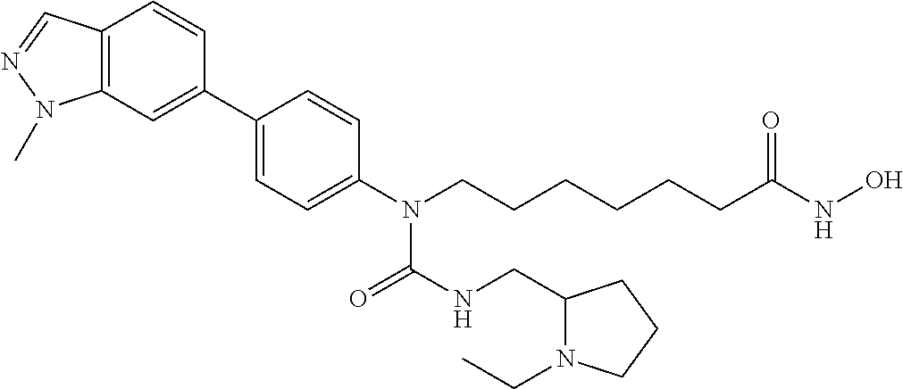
C12=C(C=C(C3=CC=C(N(CCCCCCC(NO)=O)C(NCC4N(CC)CCC4)=O)C=C3)C=C1)N(C)N=C2
